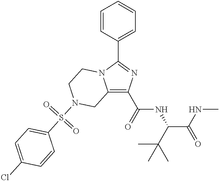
C12=C(C(=O)NC(C(NC)=O)C(C)(C)C)N=C(C3=CC=CC=C3)N1CCN(S(C1=CC=C(Cl)C=C1)(=O)=O)C2
